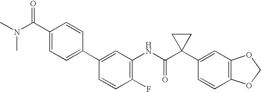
C1(C2=CC=C(C(N(C)C)=O)C=C2)=CC(NC(C2(C3=CC4=C(C=C3)OCO4)CC2)=O)=C(F)C=C1
